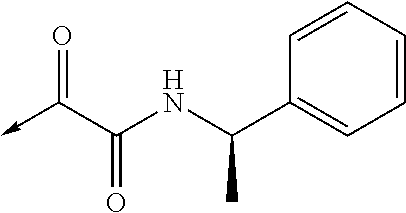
O=C(C(=O)NC(C1=CC=CC=C1)C)->C
